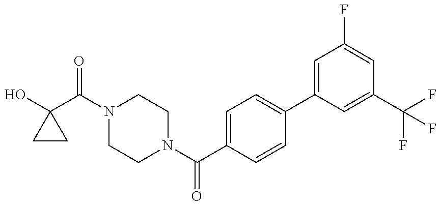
C1(O)(C(N2CCN(C(C3=CC=C(C4=CC(F)=CC(C(F)(F)F)=C4)C=C3)=O)CC2)=O)CC1
